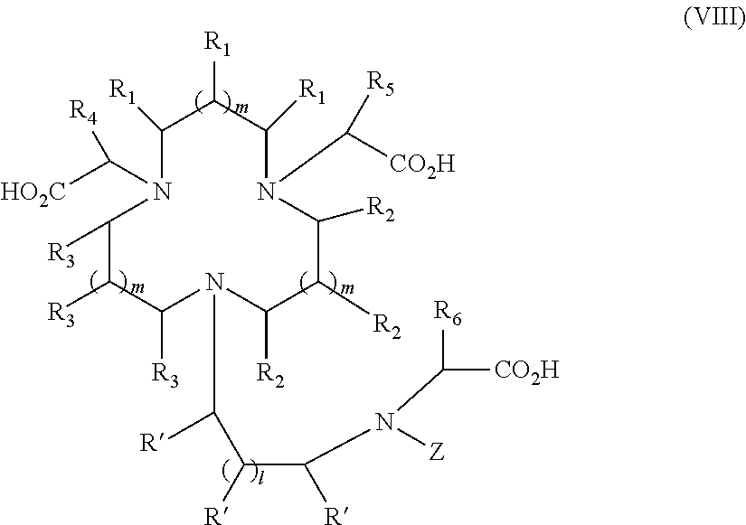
C1([R3])N(C([HO2C])[R4])C([R1])C([R1])C([R1])N(C([CO2H])[R5])C([R2])C([R2])C([R2])N(C([R])C(C(N([Z])C([CO2H])[R6])[R])[R])C([R3])C1[R3]
